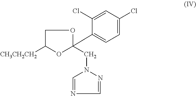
C1=NN(CC2(C3=CC=C(Cl)C=C3Cl)OCC([CH3CH2CH2])O2)C=N1
